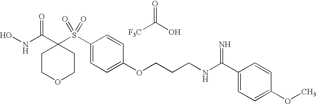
N(C(C1(S(C2=CC=C(OCCCNC(C3=CC=C(OC)C=C3)=N)C=C2)(=O)=O)CCOCC1)=O)O.O=C(O)[F3C]
